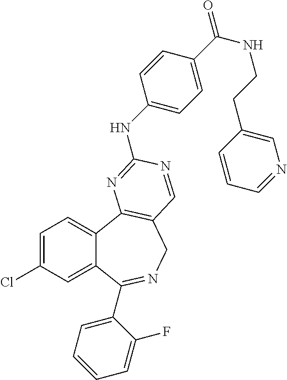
C1=C(Cl)C=C2C(=C1)C1=C(CN=C2C2=CC=CC=C2F)C=NC(NC2=CC=C(C(=O)NCCC3=CN=CC=C3)C=C2)=N1
